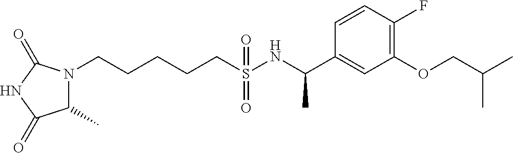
C(S(NC(C1=CC(OCC(C)C)=C(F)C=C1)C)(=O)=O)CCCCN1C(C)C(=O)NC1=O
